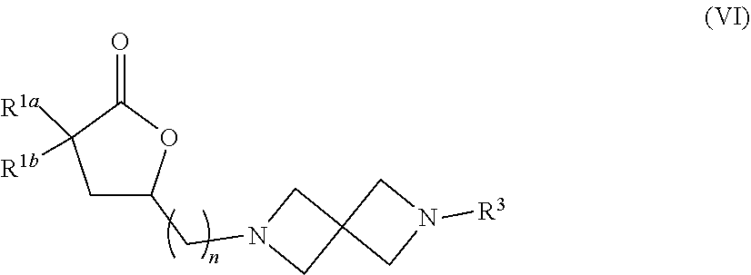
C1C(CN2CC3(C2)CN([R3])C3)OC(=O)C1([R1b])[R1a]
